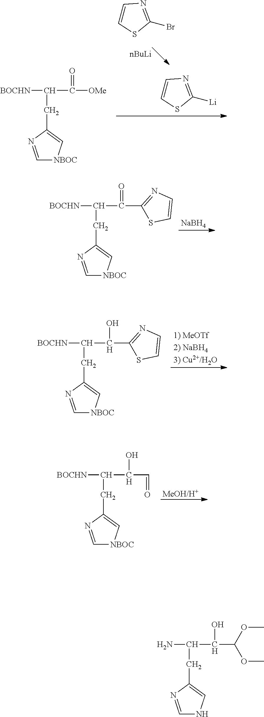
C1=NC(CC(N)C(C(OC)OC)O)=CN1.C1=NC(CC([BOCHN])C([OMe])=O)=C[NBOC]1.C1(Br)=NC=CS1.C1([Li])=NC=CS1.[nBuLi].C1=NC(CC([BOCHN])C(C2=NC=CS2)=O)=C[NBOC]1.[NaBH4].C1=NC(CC([BOCHN])C(C2=NC=CS2)O)=C[NBOC]1.[1) MeOTf2) NaBH43) Cu2+/H2O].C1=NC(CC([BOCHN])C(C=O)O)=C[NBOC]1.[MeOH/H+]
